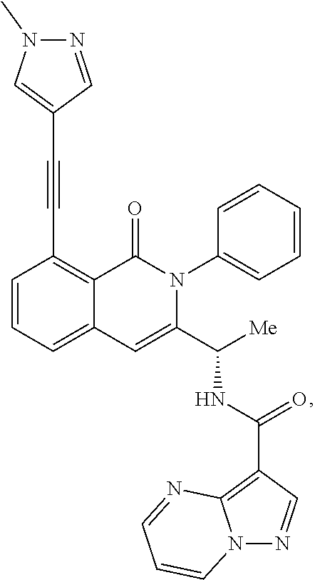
C1=CC=C2C(=C1C#CC1=CN(C)N=C1)C(=O)N(C1=CC=CC=C1)C(C([Me])NC(=O)C1=C3N(N=C1)C=CC=N3)=C2
